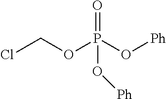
ClCOP(O[Ph])(O[Ph])=O
